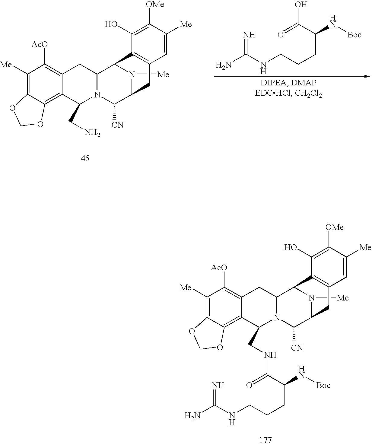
C1([Me])=C2C(=C3C(=C1[AcO])CC1N(C3CNC(=O)C(N[Boc])CCCNC(=N)N)C([CN])C3N([Me])C1C1=C(C3)C=C([Me])C([OMe])=C1O)OCO2.C1([Me])=C2C(=C3C(=C1[AcO])CC1N(C3CN)C([CN])C3N([Me])C1C1=C(C3)C=C([Me])C([OMe])=C1O)OCO2.NC(=N)NCCCC(C(=O)O)N[Boc]
